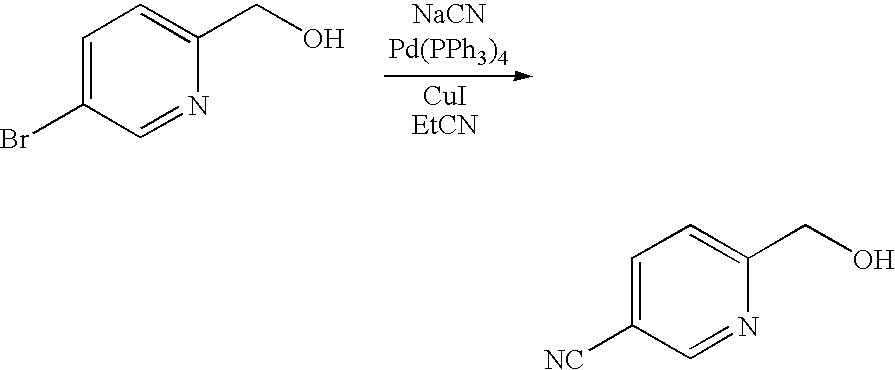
C1=C([NC])C=NC(CO)=C1.C1=C(Br)C=NC(CO)=C1
